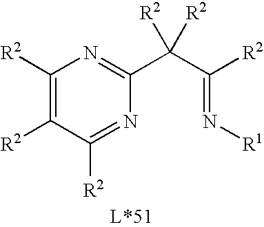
C1(C(C(=N[R1])[R2])([R2])[R2])=NC([R2])=C([R2])C([R2])=N1
